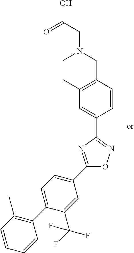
C1(C)=C(CN(CC(O)=O)C)C=CC(C2=NOC(C3=CC=C(C4=C(C)C=CC=C4)C(C(F)(F)F)=C3)=N2)=C1
